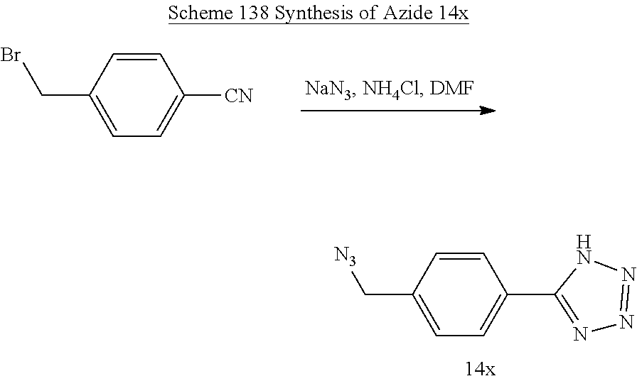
C1=CC(C[N3])=CC=C1C1=NN=NN1.C1=CC(CBr)=CC=C1[CN]
